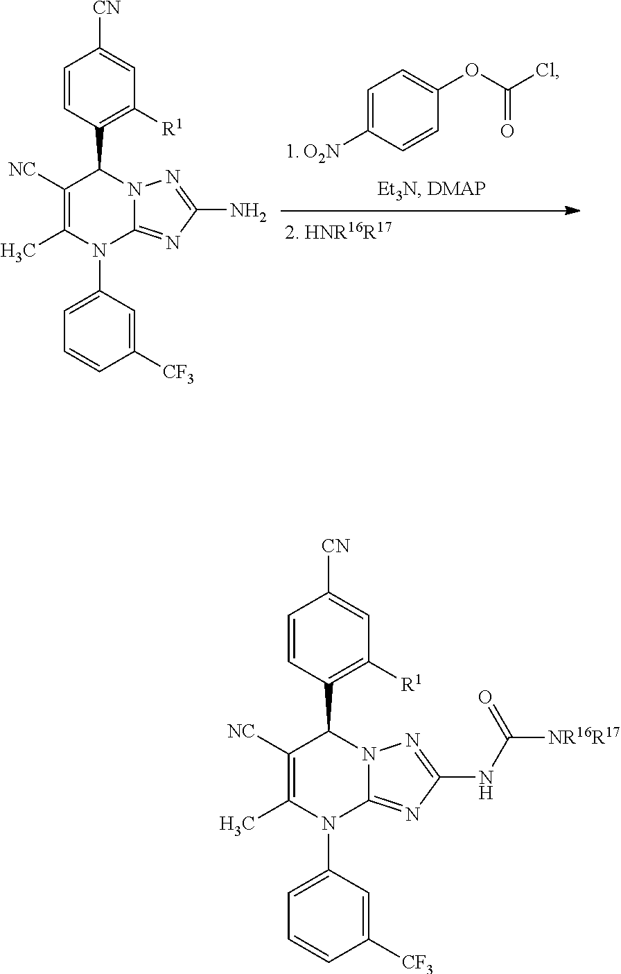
C1=C([O2N])C=CC(OC(Cl)=O)=C1.C1=CC(C2C([NC])=C(C)N(C3=CC=CC([CF3])=C3)C3=NC(N)=NN23)=C([R1])C=C1[CN].C1=CC(C2C([NC])=C(C)N(C3=CC=CC([CF3])=C3)C3=NC(NC(=O)[NR16R17])=NN23)=C([R1])C=C1[CN]
